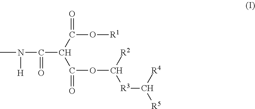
CN([H])C(=O)C(C(=O)O[R1])C(=O)OC([R3]C([R5])[R4])[R2]
